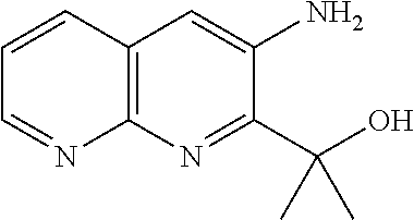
C12=C(N=C(C(O)(C)C)C(N)=C1)N=CC=C2
